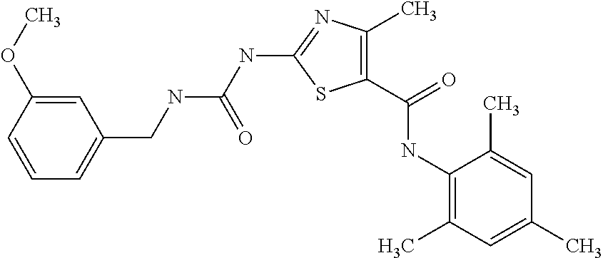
C1(C(=O)NC2=C(C)C=C(C)C=C2C)=C(C)N=C(NC(NCC2=CC=CC(OC)=C2)=O)S1
